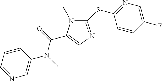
C1(SC2=NC=C(F)C=C2)=NC=C(C(=O)N(C)C2=CN=CC=C2)N1C
